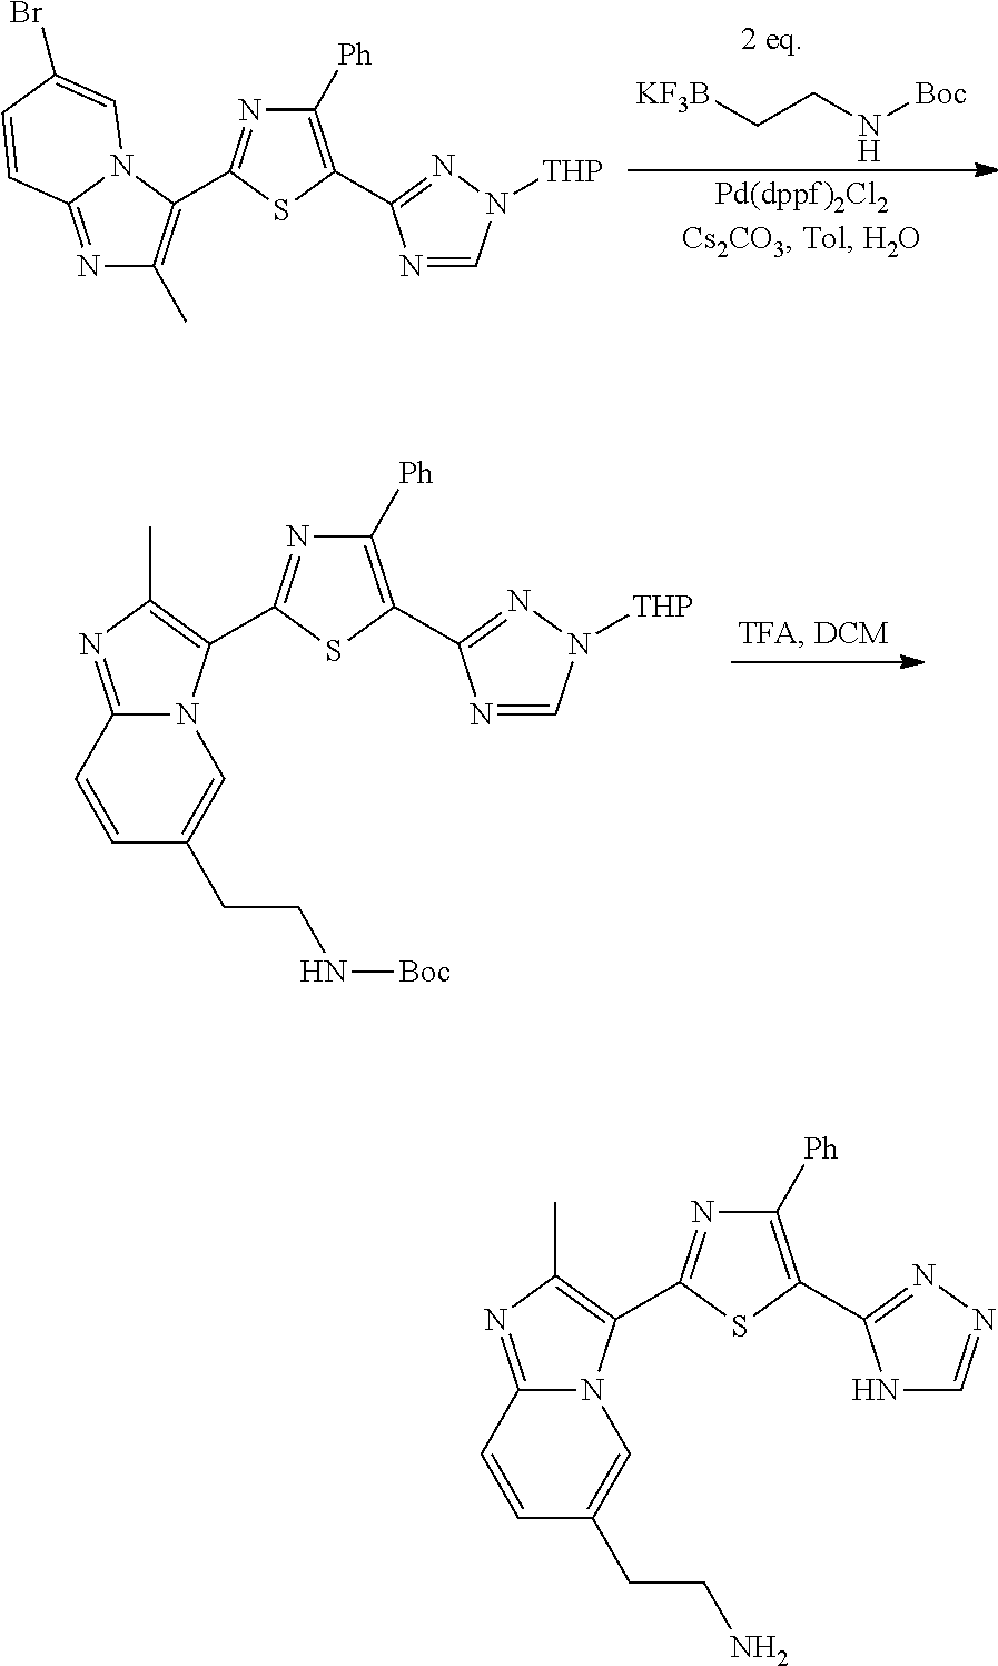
[KF3B]CCN[Boc].N1=C2N(C(C3=NC([Ph])=C(C4=NN([THP])C=N4)S3)=C1C)C=C(Br)C=C2.C1([Ph])=C(C2=NN([THP])C=N2)SC(C2=C(C)N=C3N2C=C(CCN[Boc])C=C3)=N1.C1([Ph])=C(C2=NN=CN2)SC(C2=C(C)N=C3N2C=C(CCN)C=C3)=N1
